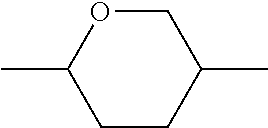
CC1CCC(C)CO1
